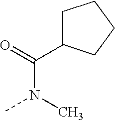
C1C(C(=O)N(C)C)CCC1
